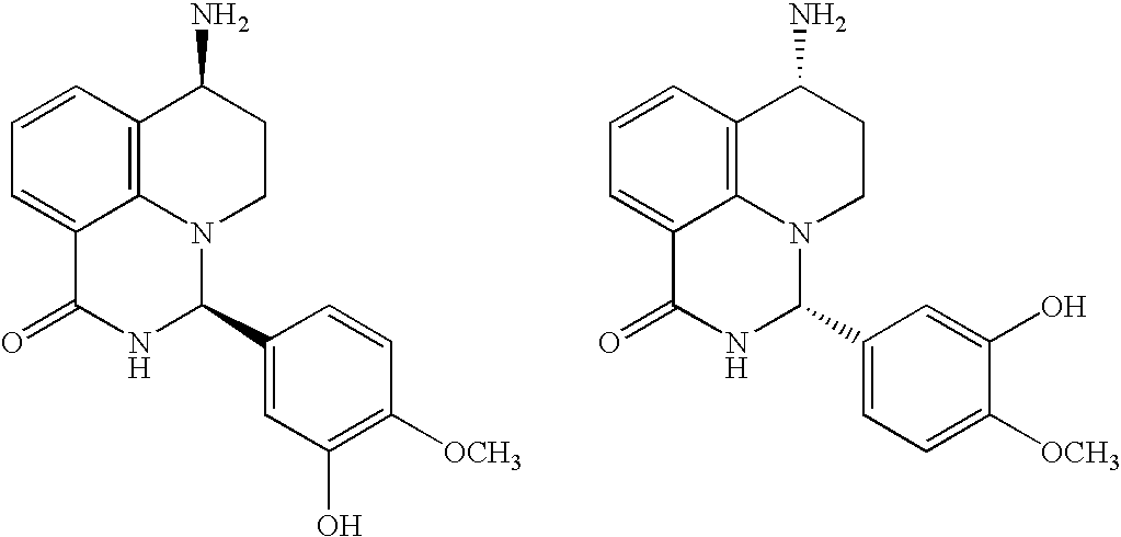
C1=CC2=C3C(=C1)C(=O)NC(C1=CC(O)=C([OCH3])C=C1)N3CCC2N.C1=CC2=C3C(=C1)C(=O)NC(C1=CC=C([OCH3])C(O)=C1)N3CCC2N
